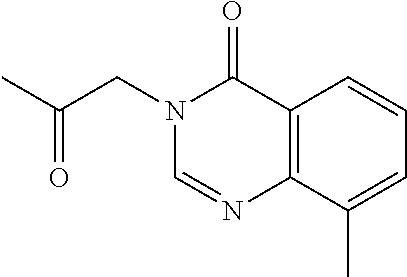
CC(CN1C=NC2=C(C1=O)C=CC=C2C)=O
